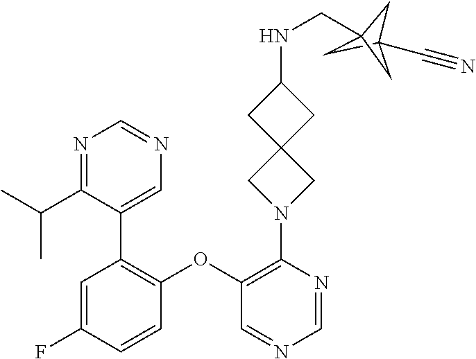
C1C2(C#N)CC1(CNC1CC3(CN(C4=C(OC5=C(C6=CN=CN=C6C(C)C)C=C(F)C=C5)C=NC=N4)C3)C1)C2
